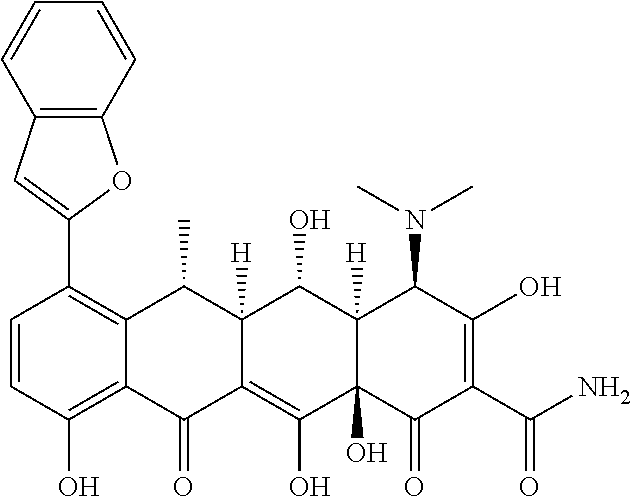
C1=CC(O)=C2C(=C1C1=CC3=C(O1)C=CC=C3)C(C)C1([H])C(=C(O)C3(O)C([H])(C1O)C(N(C)C)C(O)=C(C(N)=O)C3=O)C2=O
